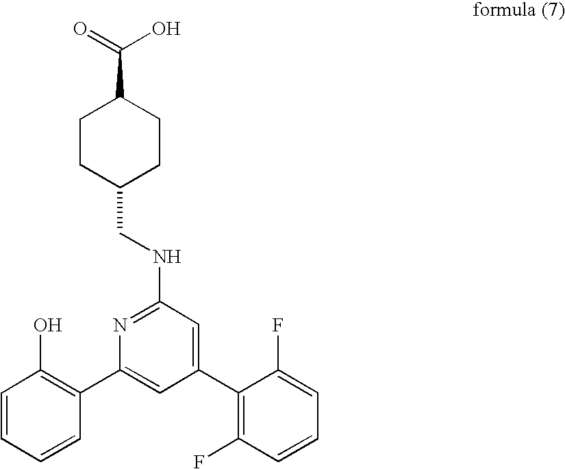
C1=CC=CC(C2=CC(C3=C(F)C=CC=C3F)=CC(NCC3CCC(C(=O)O)CC3)=N2)=C1O
